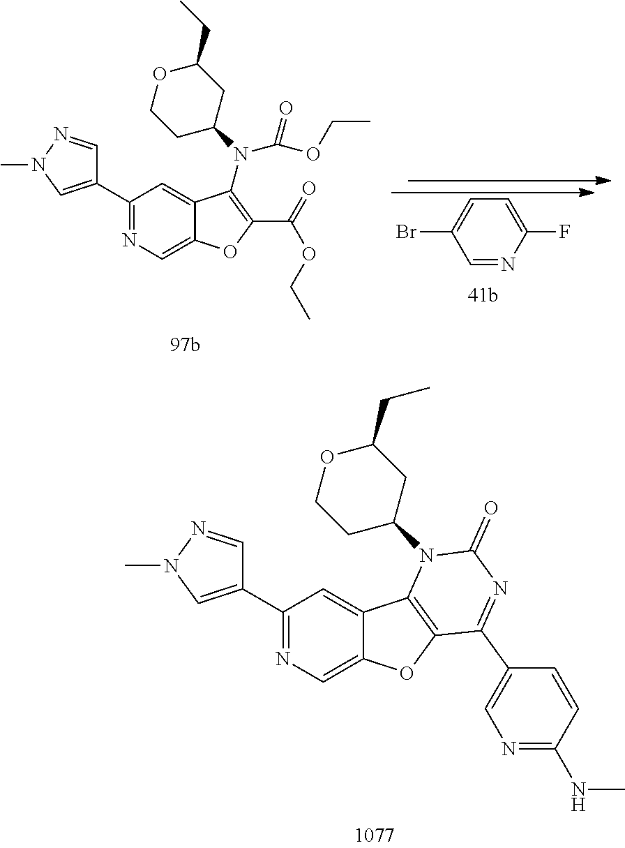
C1(C2=CN(C)N=C2)=NC=C2C(=C1)C1=C(O2)C(C2=CN=C(NC)C=C2)=NC(=O)N1C1CC(CC)OCC1.C1(C2=CN(C)N=C2)=NC=C2C(=C1)C(N(C(=O)OCC)C1CC(CC)OCC1)=C(C(=O)OCC)O2.C1(F)=CC=C(Br)C=N1
